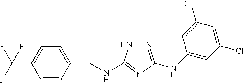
C1=CC(CNC2=NC(NC3=CC(Cl)=CC(Cl)=C3)=NN2)=CC=C1C(F)(F)F
